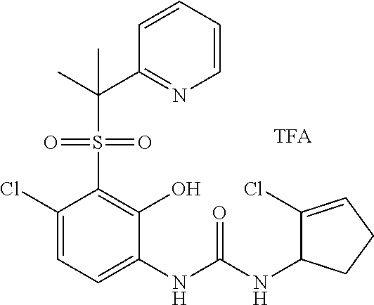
C1(Cl)=CC=C(NC(NC2C(Cl)=CCC2)=O)C(O)=C1S(=O)(=O)C(C)(C1=NC=CC=C1)C
